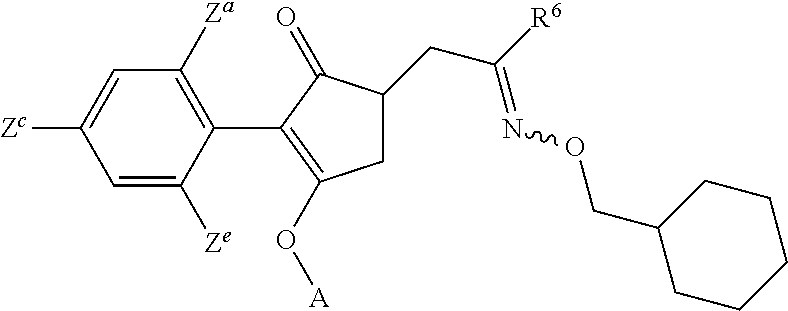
C1=C([Zc])C=C([Ze])C(C2=C(O[A])CC(CC([R6])=NOCC3CCCCC3)C2=O)=C1[Za]
